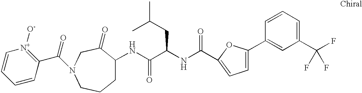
C1=CC=CC(C(=O)N2CC(=O)C(NC(C(NC(=O)C3=CC=C(C4=CC(C(F)(F)F)=CC=C4)O3)CC(C)C)=O)CCC2)=[N+]1[O-]
